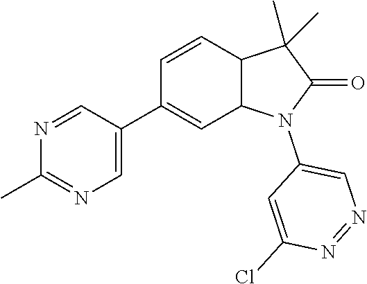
C1(C2=CN=C(C)N=C2)=CC2C(C=C1)C(C)(C)C(=O)N2C1=CN=NC(Cl)=C1
